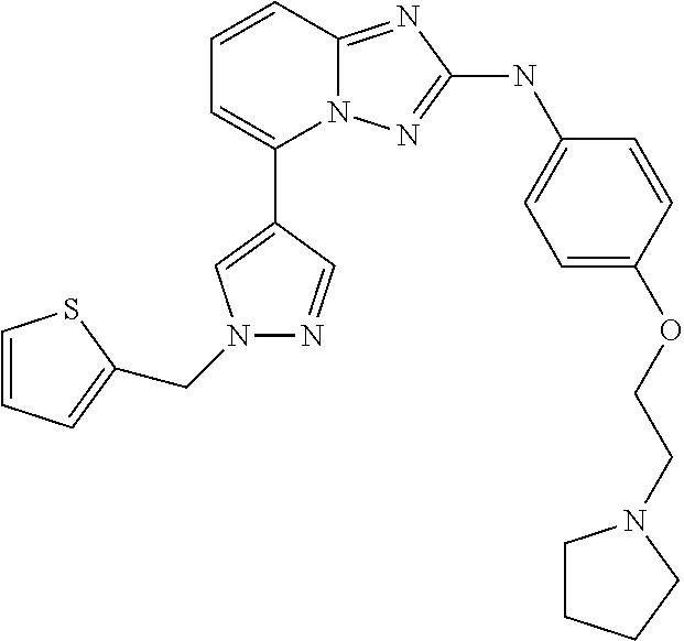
C1=CC2=NC(NC3=CC=C(OCCN4CCCC4)C=C3)=NN2C(C2=CN(CC3=CC=CS3)N=C2)=C1
